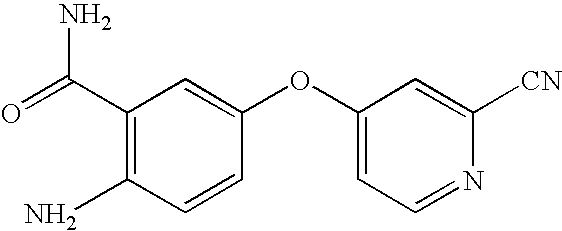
C1=CC(OC2=CC=NC([CN])=C2)=CC(C(N)=O)=C1N
